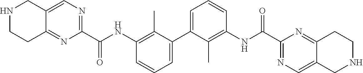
C1=CC=C(C2=CC=CC(NC(=O)C3=NC=C4C(=N3)CCNC4)=C2C)C(C)=C1NC(=O)C1=NC=C2C(=N1)CCNC2
